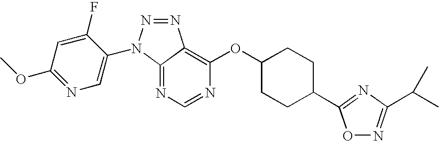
C1=C(F)C(N2N=NC3=C(OC4CCC(C5=NC(C(C)C)=NO5)CC4)N=CN=C23)=CN=C1OC
